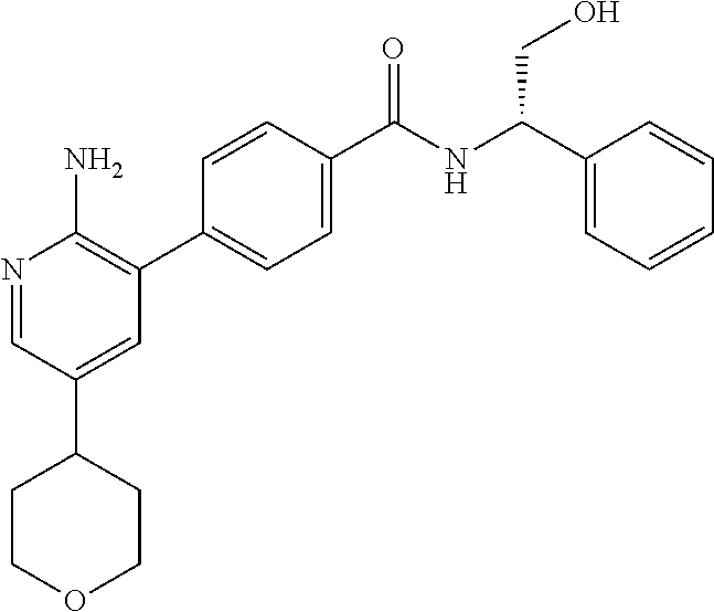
N1=CC(C2CCOCC2)=CC(C2=CC=C(C([NH]C(C3=CC=CC=C3)CO)=O)C=C2)=C1N
